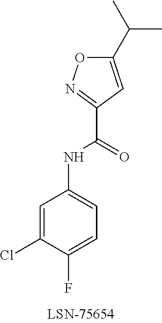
C1(C(=O)NC2=CC=C(F)C(Cl)=C2)=NOC(C(C)C)=C1
